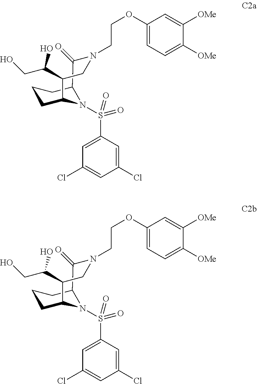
C1=C(S(=O)(=O)N2C3CCCC2C(=O)N(CCOC2=CC=C([OMe])C([OMe])=C2)CC3C(CO)O)C=C(Cl)C=C1Cl.C1=C(S(=O)(=O)N2C3CCCC2C(=O)N(CCOC2=CC=C([OMe])C([OMe])=C2)CC3C(CO)O)C=C(Cl)C=C1Cl
